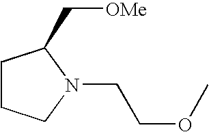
C1CCN(CCOC)C1C[OMe]
